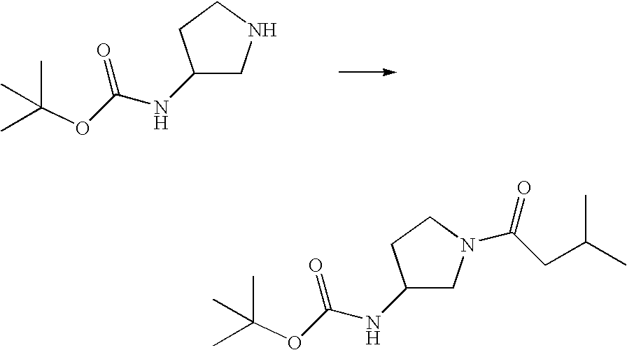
C1(NC(OC(C)(C)C)=O)CNCC1.C1(NC(OC(C)(C)C)=O)CN(C(CC(C)C)=O)CC1
